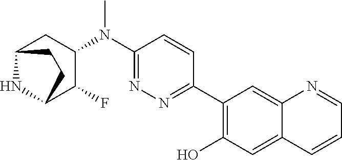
C1(N(C2=NN=C(C3=C(O)C=C4C(=C3)N=CC=C4)C=C2)C)CC2NC(C1F)CC2
